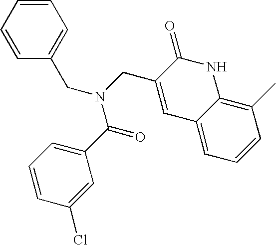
C1(CN(C(C2=CC=CC(Cl)=C2)=O)CC2=CC3=CC=CC(C)=C3NC2=O)=CC=CC=C1
